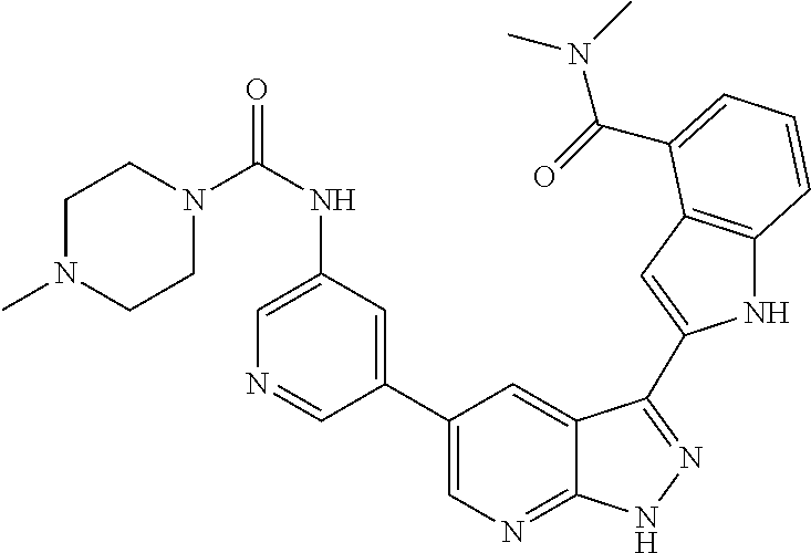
C1(C2=CN=C3C(=C2)C(C2=CC4=C(N2)C=CC=C4C(=O)N(C)C)=NN3)=CC(NC(=O)N2CCN(C)CC2)=CN=C1
